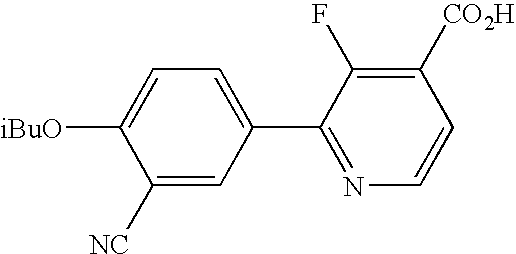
C1([NC])=CC(C2=NC=CC([CO2H])=C2F)=CC=C1[iBuO]
